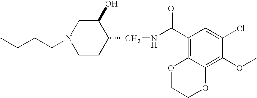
CCCCN1CCC(CNC(C2=C3C(=C(OC)C(Cl)=C2)OCCO3)=O)C(O)C1
